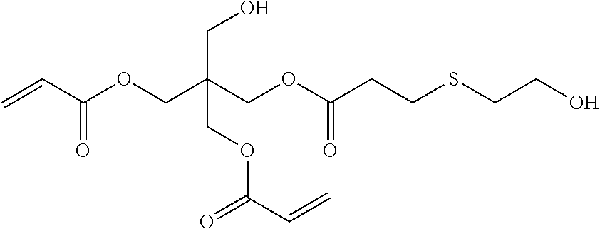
O(CC(COC(CCSCCO)=O)(CO)COC(=O)C=C)C(C=C)=O
